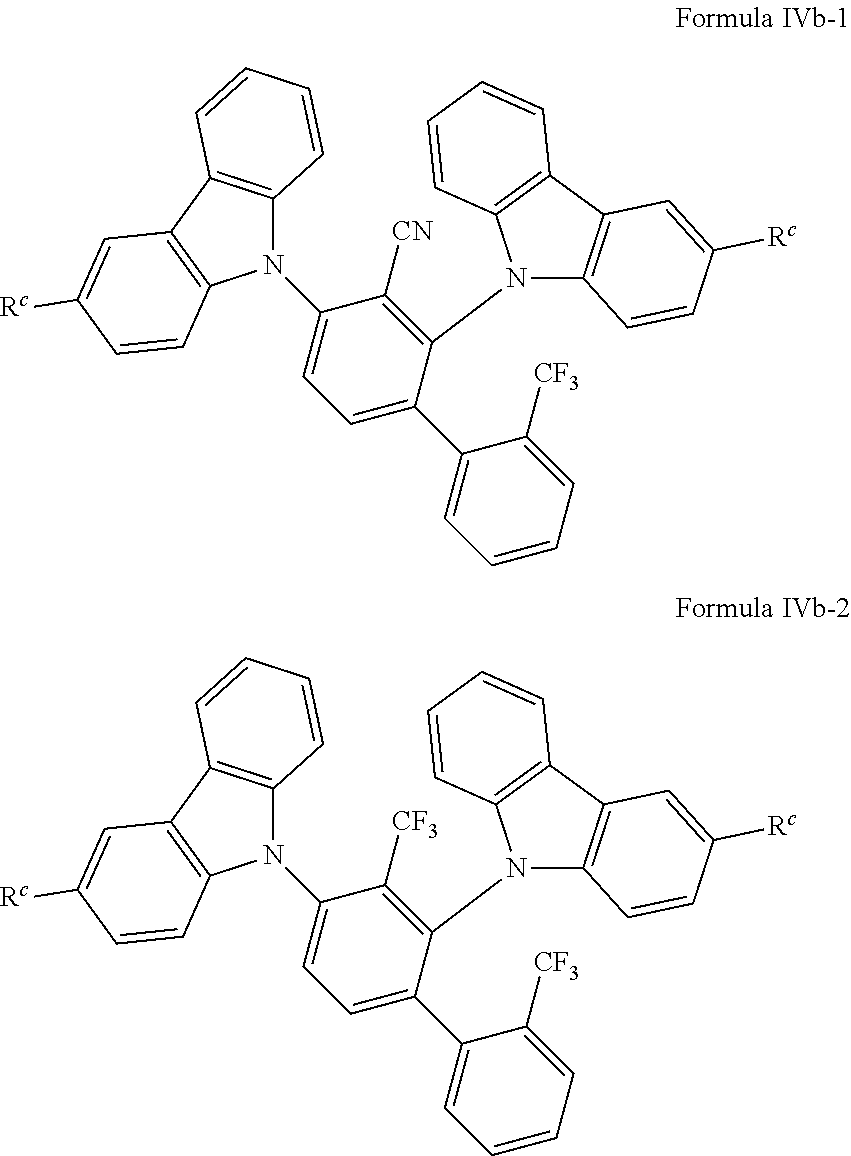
C12=C(C3=C(C=CC([Rc])=C3)N1C1=CC=C(C3=CC=CC=C3[CF3])C(N3C4=C(C5=C3C=CC=C5)C=C([Rc])C=C4)=C1[CN])C=CC=C2.C12=C(C3=C(C=CC([Rc])=C3)N1C1=CC=C(C3=CC=CC=C3[CF3])C(N3C4=C(C5=C3C=CC=C5)C=C([Rc])C=C4)=C1[CF3])C=CC=C2
